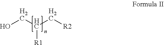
OCC(C[R2])[R1]
